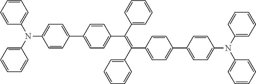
C1=CC(C2=CC=C(C(C3=CC=CC=C3)=C(C3=CC=CC=C3)C3=CC=C(C4=CC=C(N(C5=CC=CC=C5)C5=CC=CC=C5)C=C4)C=C3)C=C2)=CC=C1N(C1=CC=CC=C1)C1=CC=CC=C1
